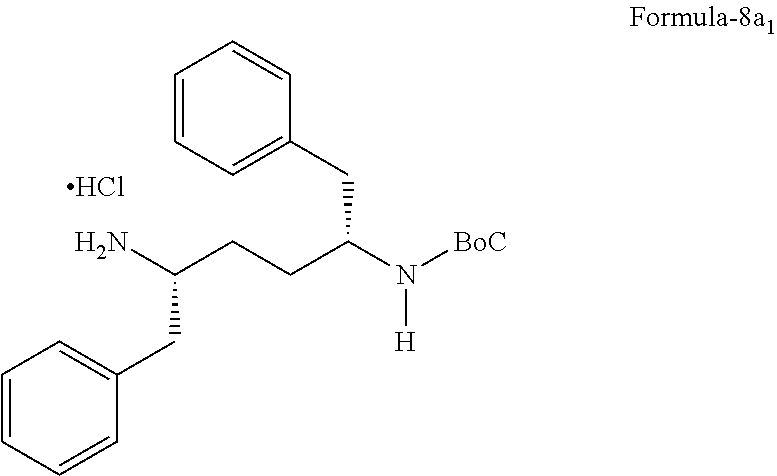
C1=CC=CC(CC(CCC(N([H])[BoC])CC2=CC=CC=C2)N)=C1.Cl
